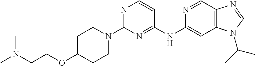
C1(N2CCC(OCCN(C)C)CC2)=NC=CC(NC2=CC3=C(C=N2)N=CN3C(C)C)=N1
